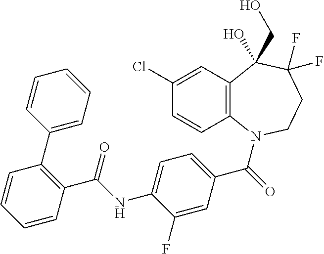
C1(Cl)=CC2=C(C=C1)N(C(=O)C1=CC=C(NC(C3=C(C4=CC=CC=C4)C=CC=C3)=O)C(F)=C1)CCC(F)(F)C2(O)CO
